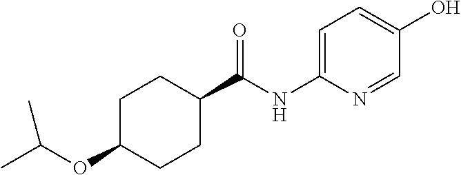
C1(C(NC2=CC=C(O)C=N2)=O)CCC(OC(C)C)CC1
